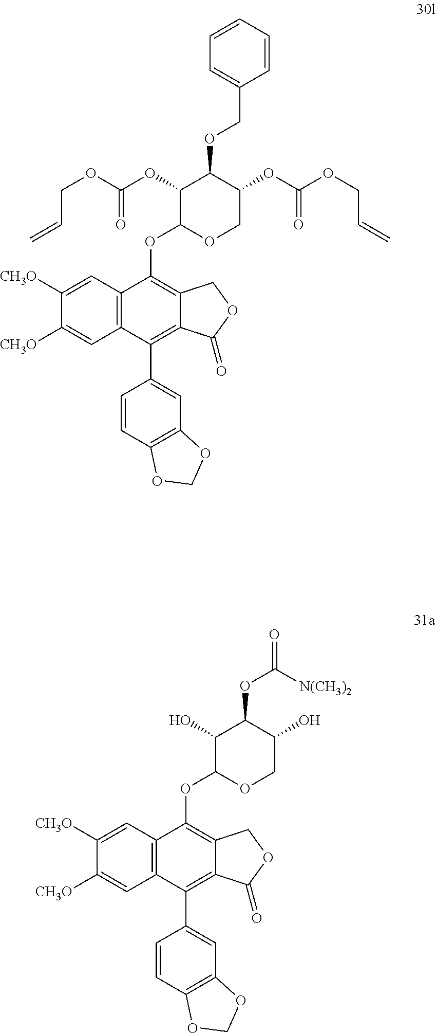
C12=C(C=C([CH3O])C([CH3O])=C1)C(OC1OCC(OC(=O)OCC=C)C(OCC3=CC=CC=C3)C1OC(=O)OCC=C)=C1C(=C2C2=CC3=C(C=C2)OCO3)C(=O)OC1.C12=C(C=C([CH3O])C([CH3O])=C1)C(OC1OCC(O)C(OC(=O)[N(CH3)2])C1O)=C1C(=C2C2=CC3=C(C=C2)OCO3)C(=O)OC1
